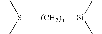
C[Si]([(CH2)n][Si](C)(C)C)(C)C
